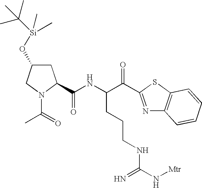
N(C(C(=O)C1=NC2=C(S1)C=CC=C2)CCCNC(N[Mtr])=N)C(=O)C1CC(O[Si](C)(C)C(C)(C)C)CN1C(=O)C
